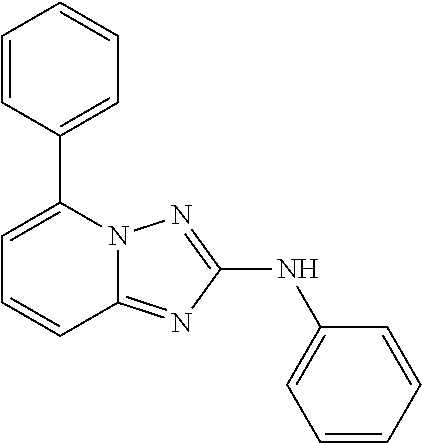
C1=CC(C2=CC=CC3=NC(NC4=CC=CC=C4)=NN23)=CC=C1
